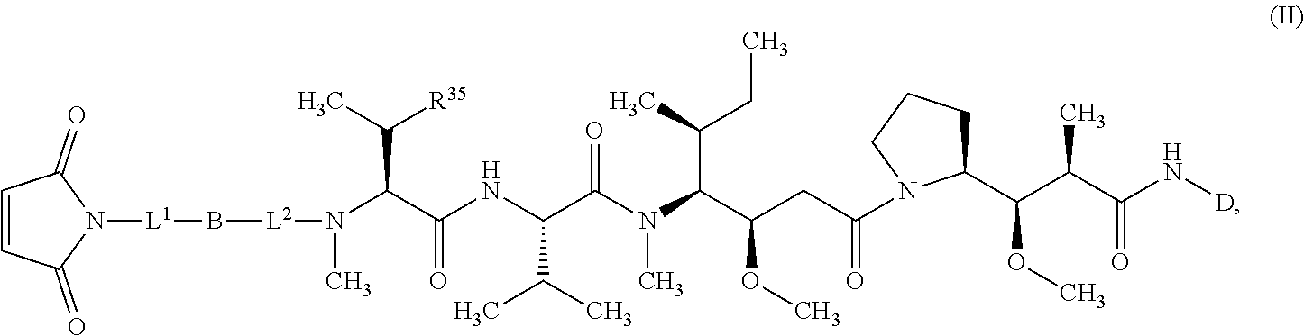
C1=CC(=O)N([L1]B[L2]N(C)C(C(NC(C(N(C(C(CC(=O)N2C(C(C(C(N[D])=O)C)OC)CCC2)OC)C(C)CC)C)=O)C(C)C)=O)C(C)[R35])C1=O
